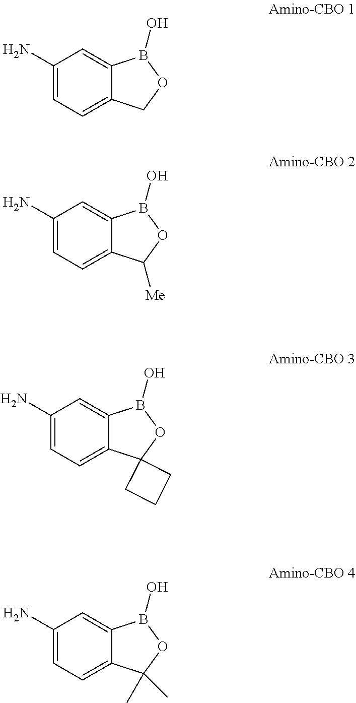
C1(N)=CC=C2C(=C1)B(O)OC2.C1(N)=CC=C2C(=C1)B(O)OC2[Me].C1(N)=CC=C2C(=C1)B(O)OC21CCC1.C1(N)=CC=C2C(=C1)B(O)OC2(C)C
